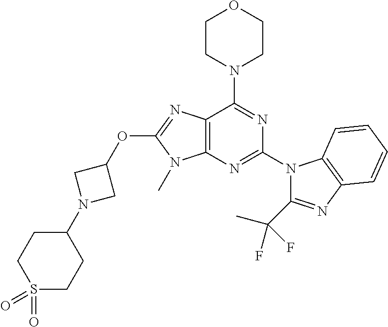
C12=C(N=C(N3C(C(C)(F)F)=NC4=C3C=CC=C4)N=C1N1CCOCC1)N(C)C(OC1CN(C3CCS(=O)(=O)CC3)C1)=N2
